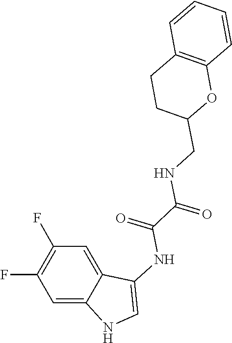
C12=C(C=CC=C1)OC(CNC(C(=O)NC1=CNC3=CC(F)=C(F)C=C31)=O)CC2
